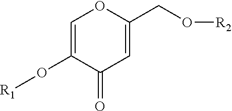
C1=C(O[R1])C(=O)C=C(CO[R2])O1
